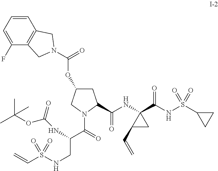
C1C(OC(=O)N2CC3=C(C=CC=C3F)C2)CN(C(C(CNS(C=C)(=O)=O)NC(=O)OC(C)(C)C)=O)C1C(NC1(C(NS(C2CC2)(=O)=O)=O)C(C=C)C1)=O
